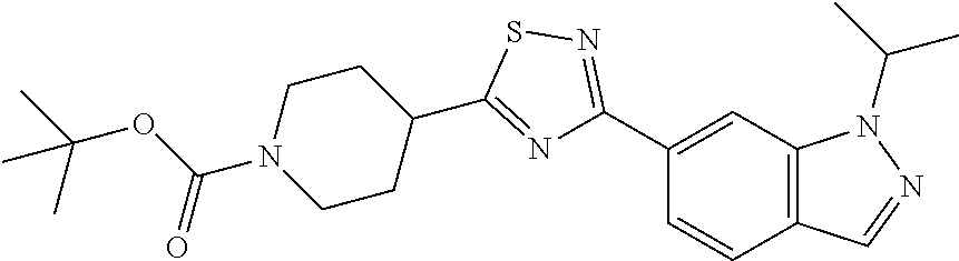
C12=C(C=NN1C(C)C)C=CC(C1=NSC(C3CCN(C(OC(C)(C)C)=O)CC3)=N1)=C2
